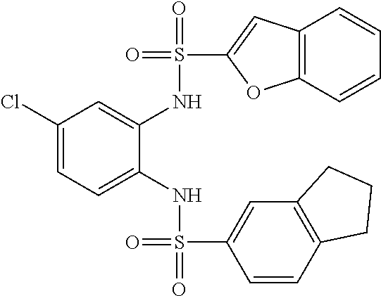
C1(Cl)=CC=C(NS(=O)(=O)C2=CC3=C(C=C2)CCC3)C(NS(=O)(C2=CC3=C(O2)C=CC=C3)=O)=C1
